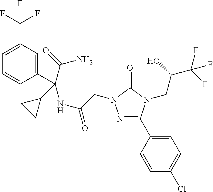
N1=C(C2=CC=C(Cl)C=C2)N(CC(C(F)(F)F)O)C(=O)N1CC(NC(C1=CC(C(F)(F)F)=CC=C1)(C(=O)N)C1CC1)=O
